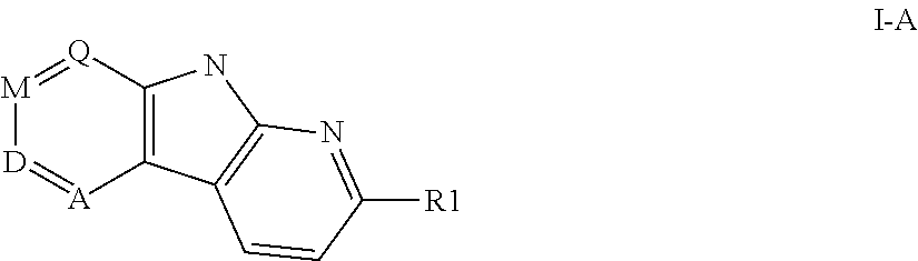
C12=C([Q]=[M][D]=[A]1)NC1=C2C=CC([R1])=N1
